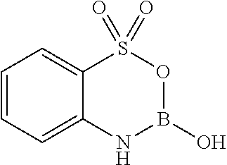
C1=CC=C2C(=C1)S(=O)(=O)OB(O)N2
